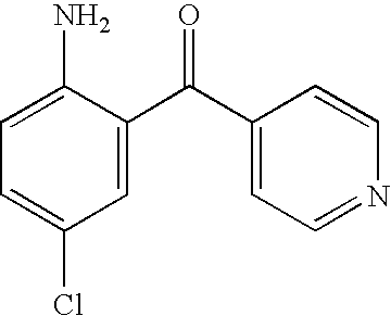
C1=C(C(=O)C2=CC=NC=C2)C(N)=CC=C1Cl
